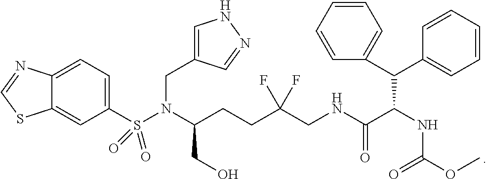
C12=CC=C(S(N(C(CCC(CNC(C(NC(OC)=O)C(C3=CC=CC=C3)C3=CC=CC=C3)=O)(F)F)CO)CC3=CNN=C3)(=O)=O)C=C1SC=N2
